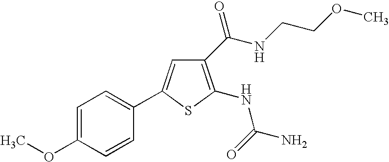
C1=C(OC)C=CC(C2=CC(C(=O)NCCOC)=C(NC(=O)N)S2)=C1
